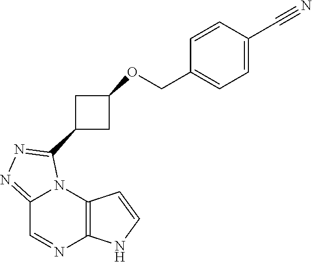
C12=C(N3C(=NN=C3C3CC(OCC4=CC=C(C#N)C=C4)C3)C=N1)C=CN2
